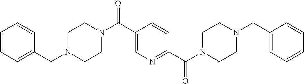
C1=CC=CC(CN2CCN(C(=O)C3=CN=C(C(=O)N4CCN(CC5=CC=CC=C5)CC4)C=C3)CC2)=C1
